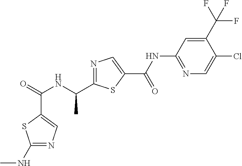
C(=O)(NC(C)C1=NC=C(C(NC2=NC=C(Cl)C(C(F)(F)F)=C2)=O)S1)C1=CN=C(NC)S1
